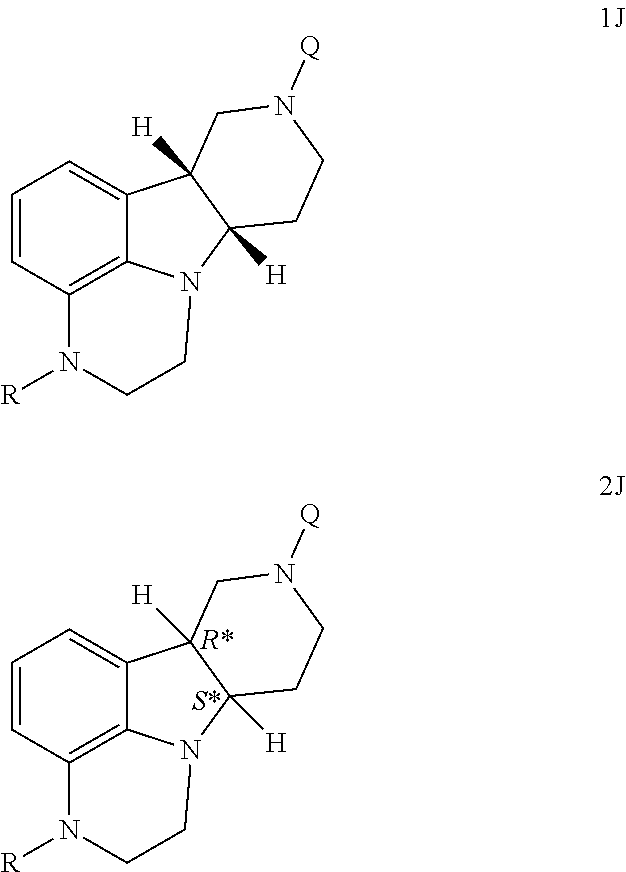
C1=CC2=C3C(=C1)C1([H])C([H])(N3CCN2[R])CCN([Q])C1.C1=CC2=C3C(=C1)C1([H])C([H])(N3CCN2[R])CCN([Q])C1
